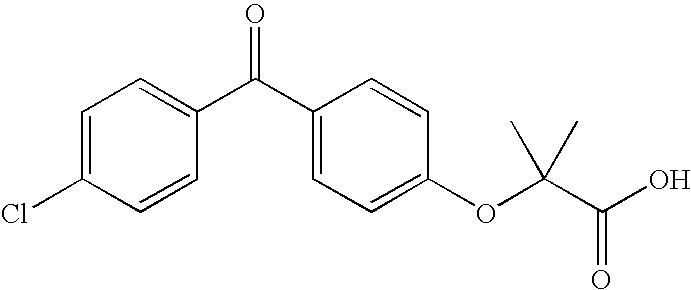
C1=C(Cl)C=CC(C(C2=CC=C(OC(C(O)=O)(C)C)C=C2)=O)=C1
